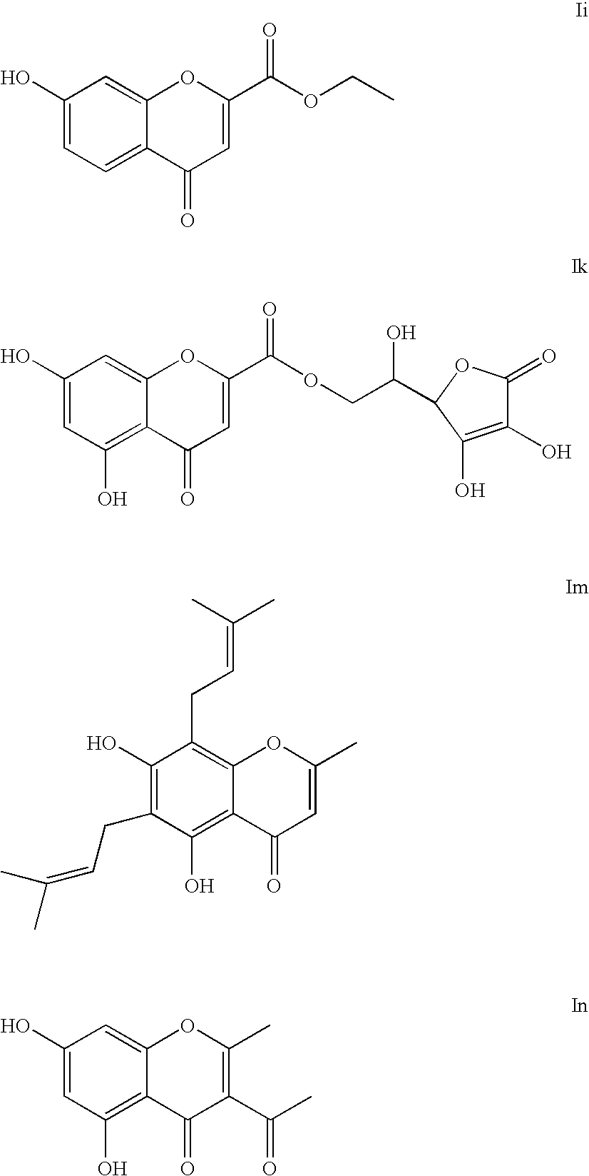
C1(O)=CC=C2C(=C1)OC(C(OCC)=O)=CC2=O.C1(O)=CC(O)=C2C(=C1)OC(C(OCC(O)C1OC(=O)C(O)=C1O)=O)=CC2=O.C1(O)=C(CC=C(C)C)C(O)=C2C(=C1CC=C(C)C)OC(C)=CC2=O.C1(O)=CC(O)=C2C(=C1)OC(C)=C(C(C)=O)C2=O
